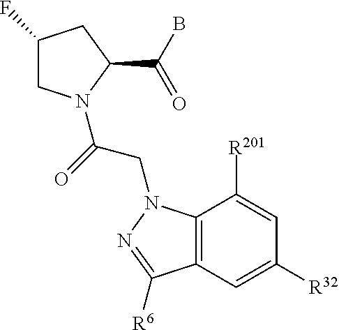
C1(F)CN(C(=O)CN2C3=C(C=C([R32])C=C3[R201])C([R6])=N2)C(C(B)=O)C1
